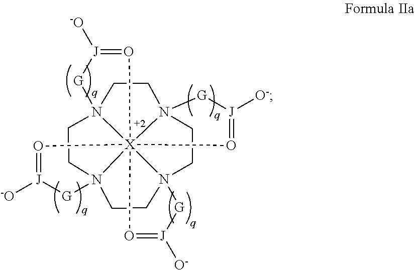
N123CCN45CCN67CCN8(CC1)[X]264(O=[J]([O-])[G]8)(O=[J]([-O])[G]5)(O=[J]([O-])[G]7)O=[J]([-O])[G]3
